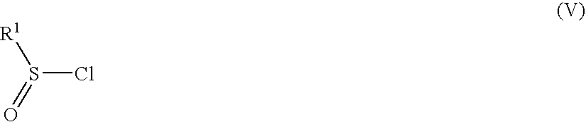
S(Cl)(=O)[R1]
